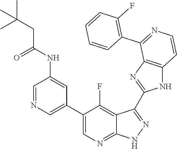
C1=NC=C(C2=CN=C3C(=C2F)C(C2=NC4=C(N2)C=CN=C4C2=C(F)C=CC=C2)=N[N H]3)C=C1NC(CC(C)(C)C)=O
